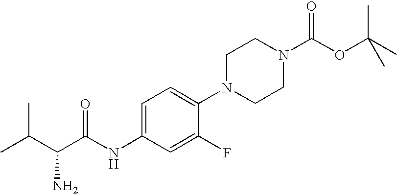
C1=C(NC(C(C(C)C)N)=O)C=C(F)C(N2CCN(C(OC(C)(C)C)=O)CC2)=C1
